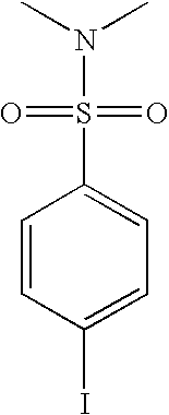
C1=CC(I)=CC=C1S(=O)(=O)N(C)C
